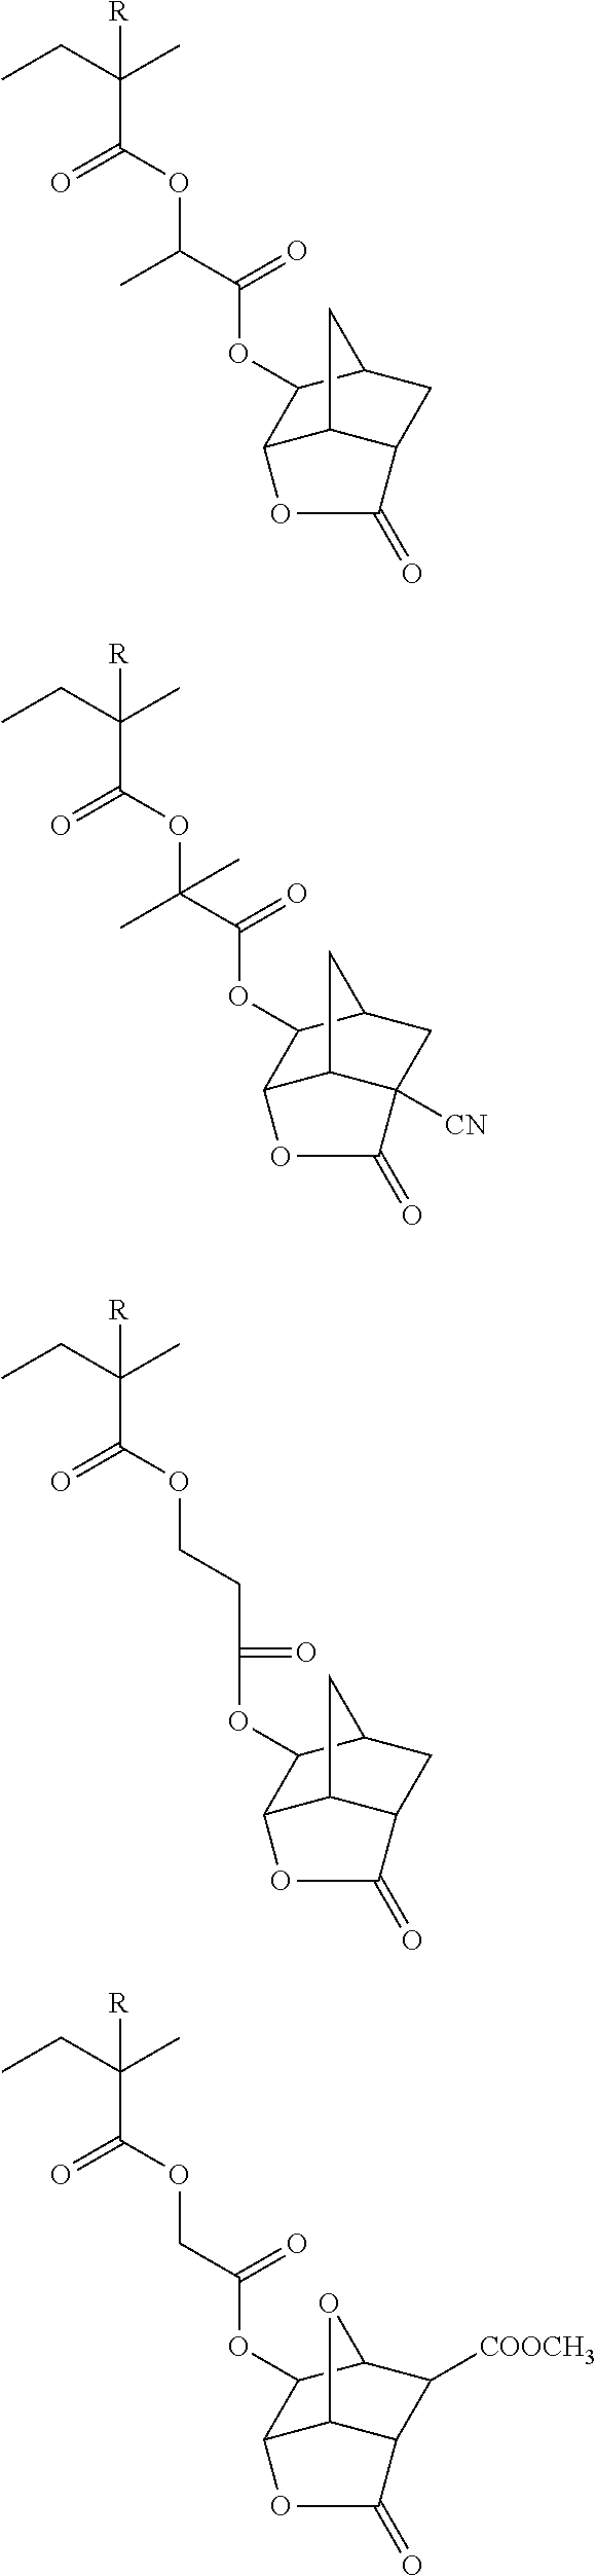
C(C(CC)(C)[R])(OC(C(OC1C2C3C(CC1C3)C(=O)O2)=O)C)=O.C(C(CC)(C)[R])(OC(C(OC1C2C3C([CN])(CC1C3)C(=O)O2)=O)(C)C)=O.C(C(CC)(C)[R])(OCCC(OC1C2C3C(CC1C3)C(=O)O2)=O)=O.C(C(CC)(C)[R])(OCC(OC1C2C3C(C([COOCH3])C1O3)C(=O)O2)=O)=O
